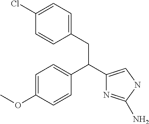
C1=C(OC)C=CC(C(C2=CNC(N)=N2)CC2=CC=C(Cl)C=C2)=C1
